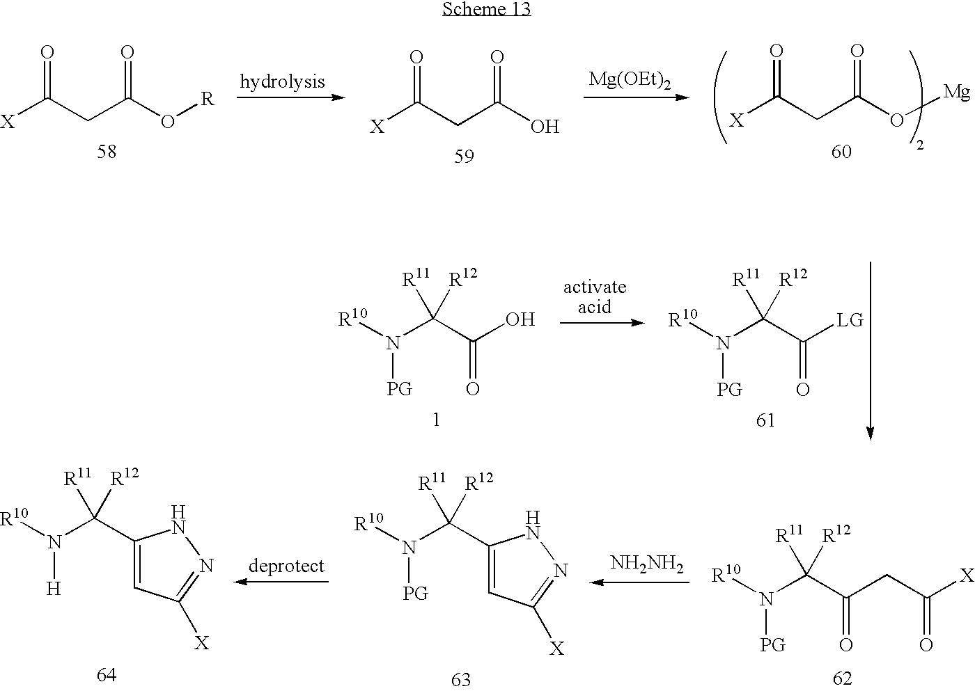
[X]C(CC(O[R])=O)=O.[X]C(CC(O)=O)=O.[Mg(OEt)2].[X]C(CC(O[Mg])=O)=O.N(C(C(O)=O)([R11])[R12])([R10])[PG].N(C(C([LG])=O)([R11])[R12])([R10])[PG].N(C(C(CC([X])=O)=O)([R11])[R12])([R10])[PG].[NH2NH2].C1=C(C(N([R10])[PG])([R11])[R12])NN=C1[X].C1=C(C(N([R10])[H])([R11])[R12])NN=C1[X]
